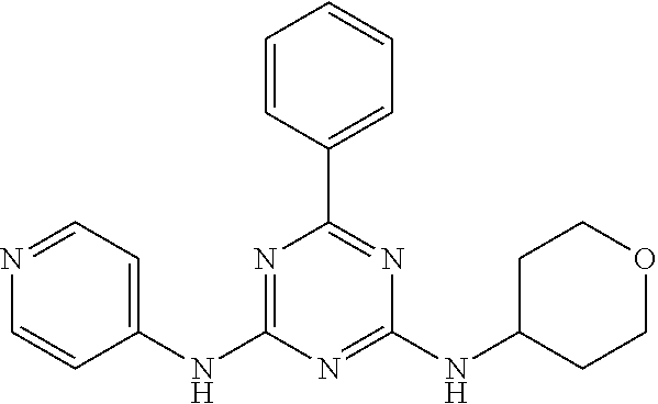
C1=CC(C2=NC(NC3CCOCC3)=NC(NC3=CC=NC=C3)=N2)=CC=C1
